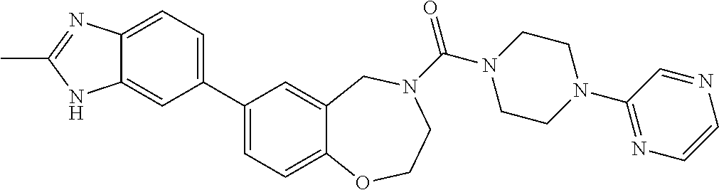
C1(C2=CC=C3C(=C2)NC(C)=N3)=CC=C2C(=C1)CN(C(N1CCN(C3=NC=CN=C3)CC1)=O)CCO2
